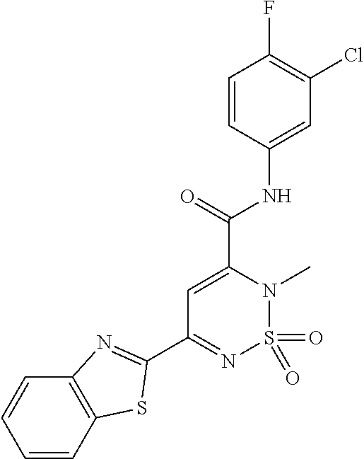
C1(C2=NS(=O)(=O)N(C)C(C(=O)NC3=CC(Cl)=C(F)C=C3)=C2)=NC2=C(S1)C=CC=C2
